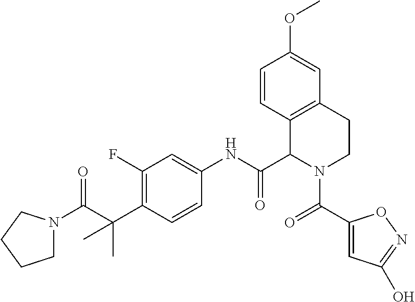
C1(F)=C(C(C)(C)C(N2CCCC2)=O)C=CC(NC(C2C3=C(CCN2C(=O)C2=CC(O)=NO2)C=C(OC)C=C3)=O)=C1
